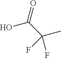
OC(C(C)(F)F)=O
